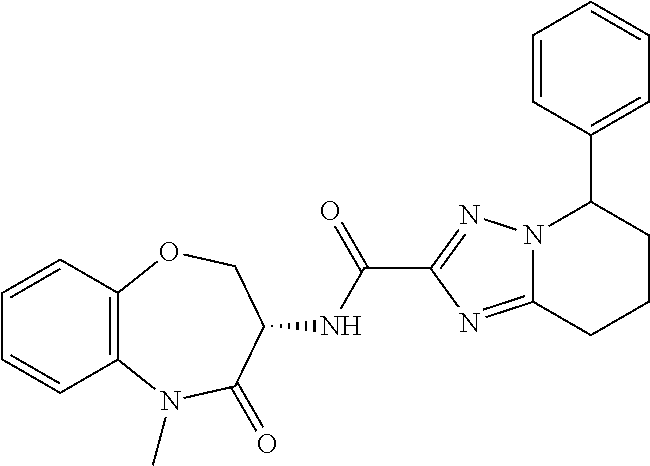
C12=C(N(C)C(=O)C(NC(C3=NN4C(=N3)CCCC4C3=CC=CC=C3)=O)CO1)C=CC=C2
